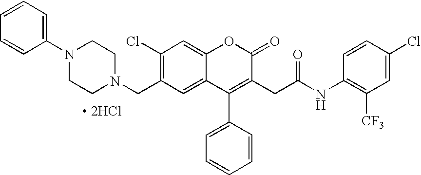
C1=C2C(=CC(Cl)=C1CN1CCN(C3=CC=CC=C3)CC1)OC(=O)C(CC(=O)NC1=C([CF3])C=C(Cl)C=C1)=C2C1=CC=CC=C1.[ 2HCl]
